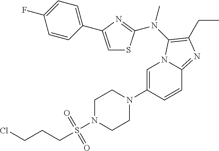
C1=C(N2CCN(S(CCCCl)(=O)=O)CC2)C=CC2=NC(CC)=C(N(C)C3=NC(C4=CC=C(F)C=C4)=CS3)N12
